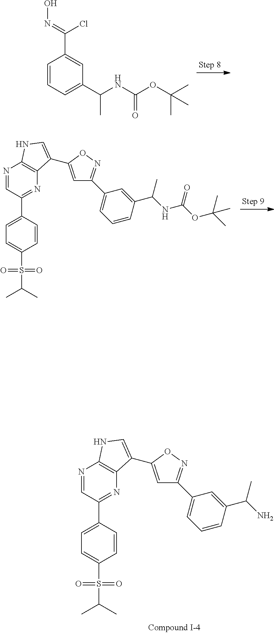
C1=CC=C(C(NC(OC(C)(C)C)=O)C)C=C1C(=NO)Cl.N1=CC(C2=CC=C(S(=O)(=O)C(C)C)C=C2)=NC2=C1NC=C2C1=CC(C2=CC=CC(C(N)C)=C2)=NO1.N1=CC(C2=CC=C(S(=O)(=O)C(C)C)C=C2)=NC2=C1NC=C2C1=CC(C2=CC=CC(C(NC(OC(C)(C)C)=O)C)=C2)=NO1
